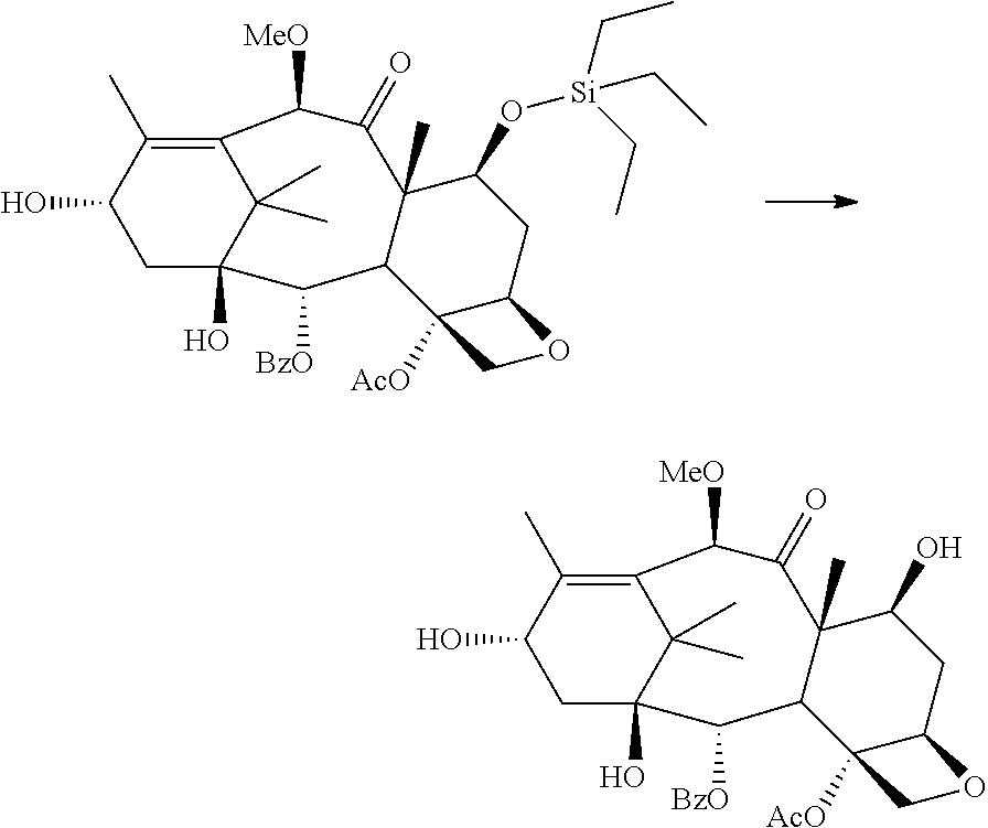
OC1CC2(O)C(C)(C)C(=C1C)C([MeO])C(=O)C1(C)C(C2[BzO])C2([AcO])C(CC1O[Si](CC)(CC)CC)OC2.OC1CC2(O)C(C)(C)C(=C1C)C([MeO])C(=O)C1(C)C(C2[BzO])C2([AcO])C(CC1O)OC2
